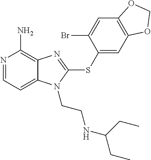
N1=CC=C2C(=C1N)N=C(SC1=CC3=C(C=C1Br)OCO3)N2CCNC(CC)CC
